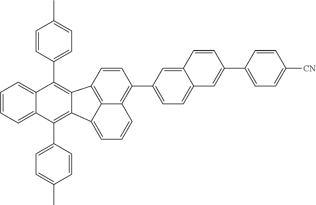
C1=CC(C2=C3C(=C(C4=CC=C(C)C=C4)C4=CC=CC=C24)C2=CC=CC4=C(C5=CC=C6C(=C5)C=CC(C5=CC=C([CN])C=C5)=C6)C=CC3=C42)=CC=C1C
